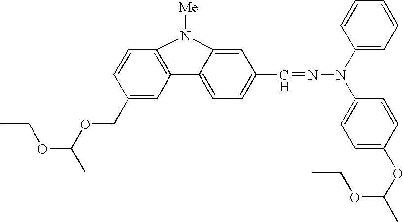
CCOC(C)OCC1=CC2=C(C=C1)N([Me])C1=CC(C=NN(C3=CC=C(OC(C)OCC)C=C3)C3=CC=CC=C3)=CC=C21
